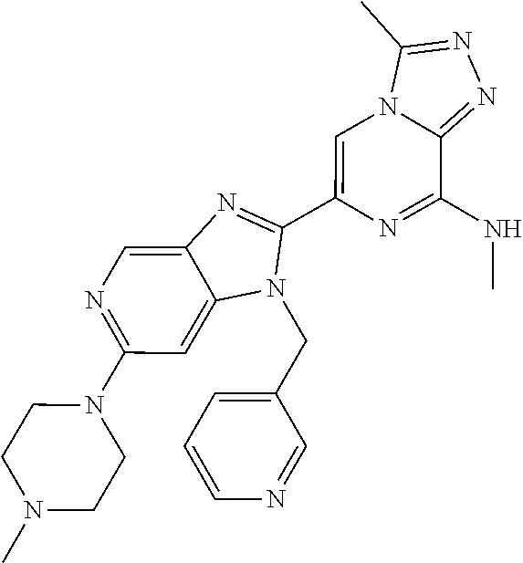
N1=C(N2CCN(C)CC2)C=C2C(=C1)N=C(C1=CN3C(=NN=C3C)C(NC)=N1)N2CC1=CC=CN=C1
